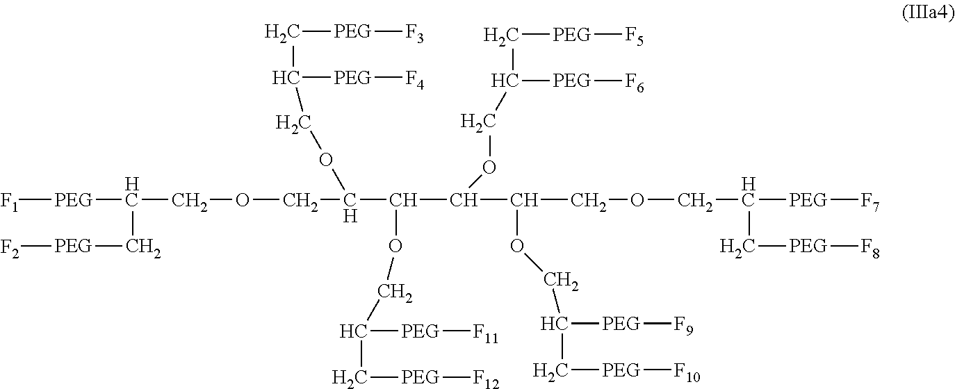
[F1][PEG]C(COCC(C(C(C(COCC([PEG][F7])C[PEG][F8])OCC(C[PEG][F10])[PEG][F9])OCC(C[PEG][F5])[PEG][F6])OCC(C[PEG][F12])[PEG][F11])OCC(C[PEG][F3])[PEG][F4])C[PEG][F2]
